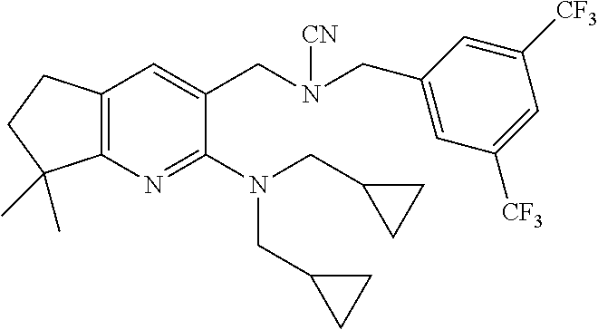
C(C1=CC([CF3])=CC([CF3])=C1)N(CC1=CC2=C(N=C1N(CC1CC1)CC1CC1)C(C)(C)CC2)[CN]
